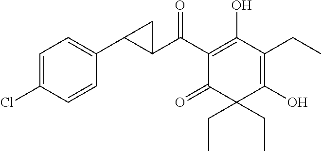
C1(C(C2=C(O)C(CC)=C(O)C(CC)(CC)C2=O)=O)C(C2=CC=C(Cl)C=C2)C1
